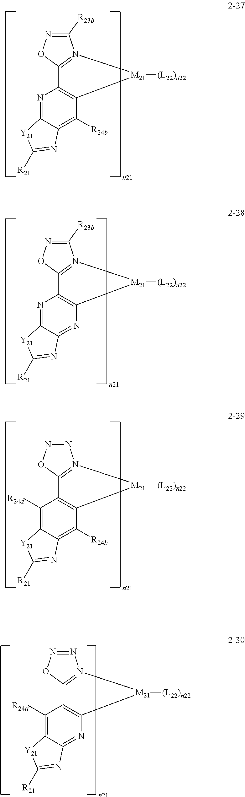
N1=NOC2=N1[M21]([(L22)n22])C1=C2C([R24a])=C2C(=C1[R24b])N=C([R21])[Y21]2.C1([R23b])=NOC2=N1[M21]([(L22)n22])C1=C2N=C2C(=C1[R24b])N=C([R21])[Y21]2.C1([R23b])=NOC2=N1[M21]([(L22)n22])C1=C2N=C2C(=N1)N=C([R21])[Y21]2.N1=NOC2=N1[M21]([(L22)n22])C1=C2C([R24a])=C2C(=N1)N=C([R21])[Y21]2
